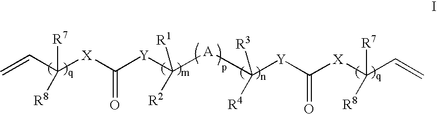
C=CC([X]C([Y]C([R2])([A]C([R4])([Y]C([X]C(C=C)([R7])[R8])=O)[R3])[R1])=O)([R7])[R8]
